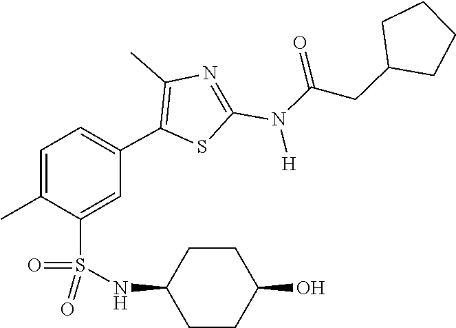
O=C(CC1CCCC1)N(C1=NC(C)=C(C2=CC=C(C)C(S(=O)(NC3CCC(O)CC3)=O)=C2)S1)[H]
